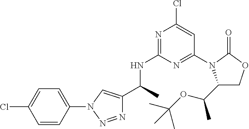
N1=NN(C2=CC=C(Cl)C=C2)C=C1C(C)NC1=NC(Cl)=CC(N2C(C(OC(C)(C)C)C)COC2=O)=N1
